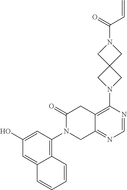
C12=C(N3CC4(CN(C(=O)C=C)C4)C3)N=CN=C1CN(C1=C3C(=CC(O)=C1)C=CC=C3)C(=O)C2
